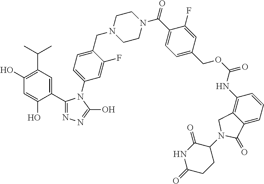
C1(C2=NN=C(O)N2C2=CC=C(CN3CCN(C(C4=CC=C(COC(=O)NC5=C6C(=CC=C5)C(=O)N(C5CCC(=O)NC5=O)C6)C=C4F)=O)CC3)C(F)=C2)=CC(C(C)C)=C(O)C=C1O
